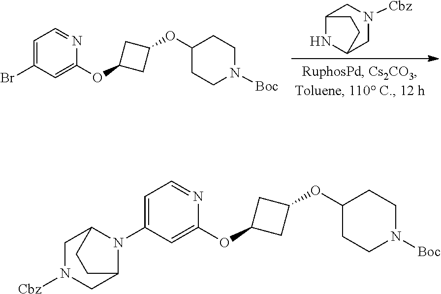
C12NC(CN([Cbz])C1)CC2.C1=C(Br)C=C(OC2CC(OC3CCN([Boc])CC3)C2)N=C1.C12CN([Cbz])CC(CC1)N2C1=CC=NC(OC2CC(OC3CCN([Boc])CC3)C2)=C1
